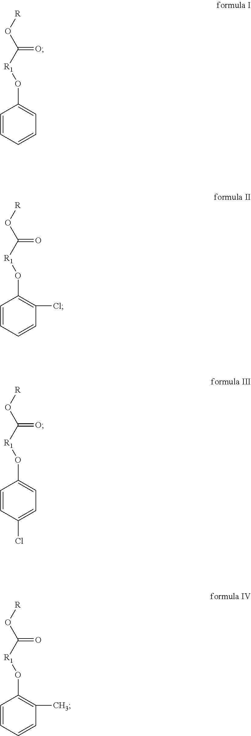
C1=CC=CC=C1O[R1]C(O[R])=O.C1=CC=CC(Cl)=C1O[R1]C(O[R])=O.C1=CC(Cl)=CC=C1O[R1]C(O[R])=O.C1=CC=CC(C)=C1O[R1]C(O[R])=O
